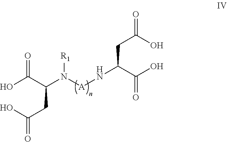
O=C(C(CC(=O)O)N([A]NC(C(O)=O)CC(=O)O)[R1])O
